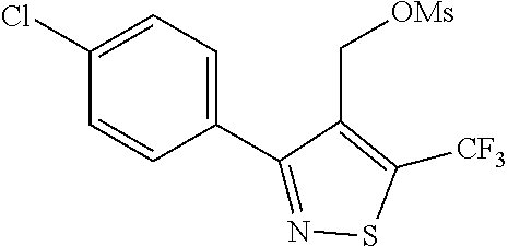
C1=CC(C2=NSC([CF3])=C2C[OMs])=CC=C1Cl
